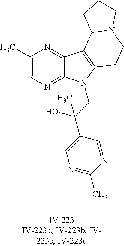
C1(C)=CN=C2C(=N1)C1=C(N2CC(C2=CN=C(C)N=C2)(O)C)CCN2C1CCC2
